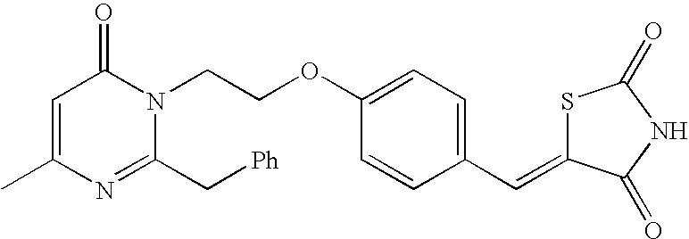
C1=C(C)N=C(C[Ph])N(CCOC2=CC=C(C=C3SC(=O)NC3=O)C=C2)C1=O
